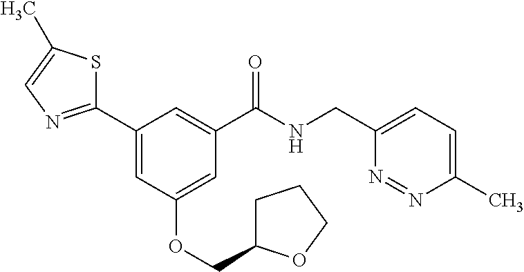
C1(C2=CC(OCC3CCCO3)=CC(C(NCC3=CC=C(C)N=N3)=O)=C2)=NC=C(C)S1
